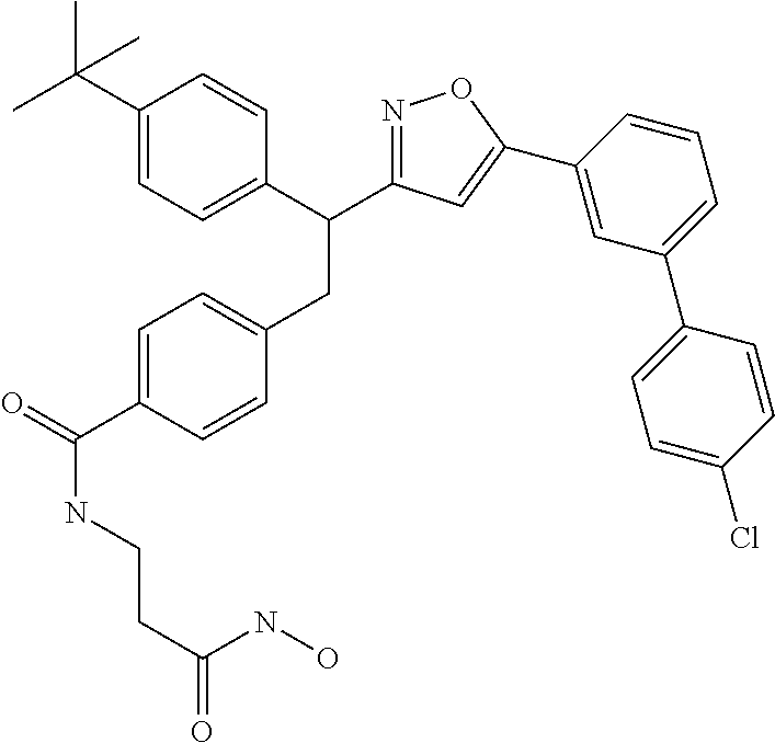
C1=C(C(=O)NCCC(NO)=O)C=CC(CC(C2=CC=C(C(C)(C)C)C=C2)C2=NOC(C3=CC(C4=CC=C(Cl)C=C4)=CC=C3)=C2)=C1
